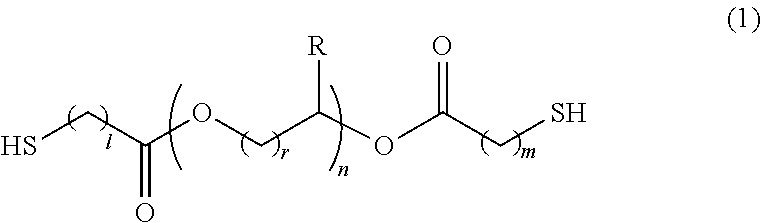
SCC(OCC(OC(CS)=O)[R])=O
